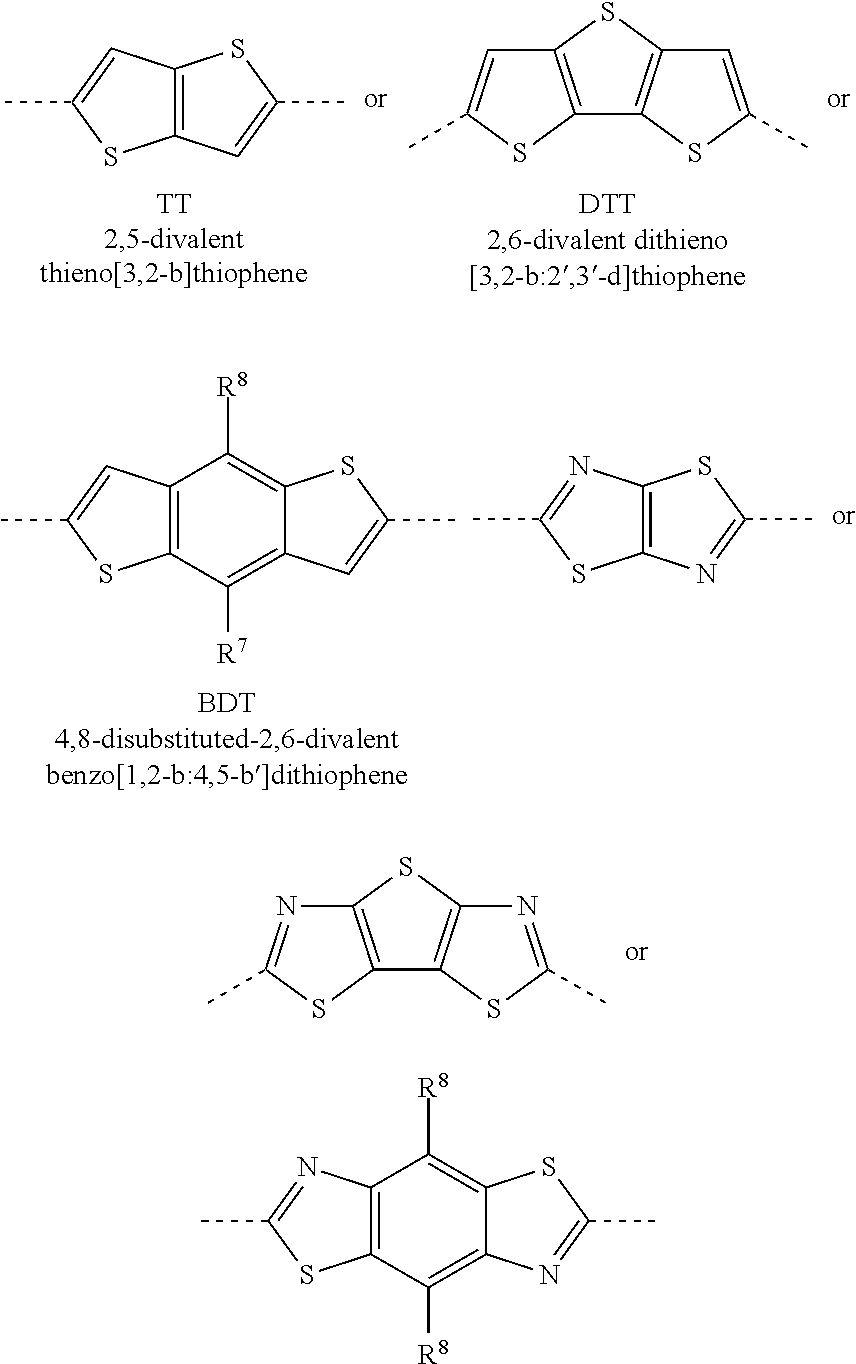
C12=C(C=C(C)S1)SC(C)=C2.C12=C(SC(C)=C1)C1=C(S2)C=C(C)S1.C12=C(N=C(C)S1)SC(C)=N2.C12=C(C([R7])=C3C(=C1[R8])SC(C)=C3)SC(C)=C2.C12=C(SC(C)=N1)C1=C(S2)N=C(C)S1.C12=C(C([R8])=C3C(=C1[R8])SC(C)=N3)SC(C)=N2
